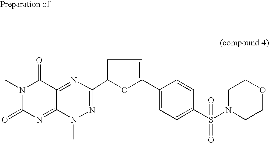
CN1C(=O)N=C2C(=NC(C3=CC=C(C4=CC=C(S(N5CCOCC5)(=O)=O)C=C4)O3)=NN2C)C1=O
